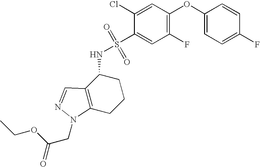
S(NC1C2=C(CCC1)N(CC(=O)OCC)N=C2)(=O)(=O)C1=CC(F)=C(OC2=CC=C(F)C=C2)C=C1Cl
